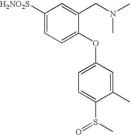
C1([H2NO2S])=CC=C(OC2=CC=C(S(=O)C)C(C)=C2)C(CN(C)C)=C1
